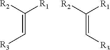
C(=C([R2])[R1])[R3].C(=C([R1])[R2])[R3]
